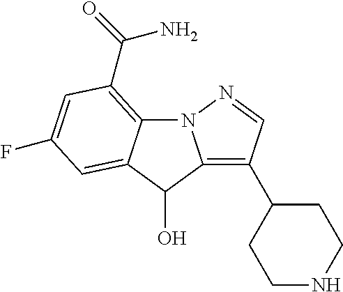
N12C3=C(C(=O)N)C=C(F)C=C3C(O)C1=C(C1CCNCC1)C=N2
